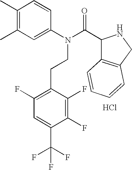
C1(C)=C(C)C=C(N(C(=O)C2C3=C(CN2)C=CC=C3)CCC2=C(F)C=C(C(F)(F)F)C(F)=C2F)C=C1.Cl
